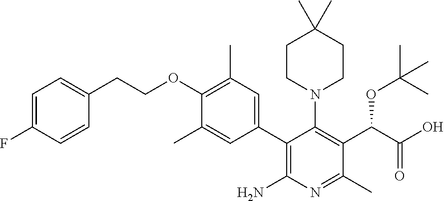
C1=C(F)C=CC(CCOC2=C(C)C=C(C3=C(N)N=C(C)C(C(OC(C)(C)C)C(O)=O)=C3N3CCC(C)(C)CC3)C=C2C)=C1
